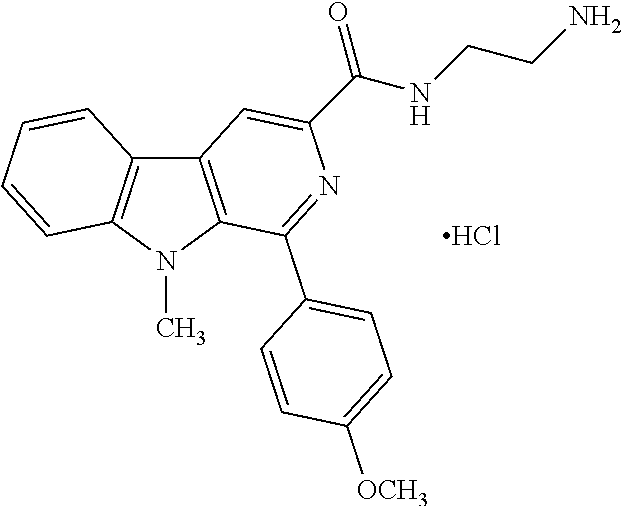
C12=C(N(C)C3=C1C=CC=C3)C(C1=CC=C([OCH3])C=C1)=NC(C(NCCN)=O)=C2.Cl
